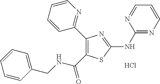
C1(NC2=NC(C3=NC=CC=C3)=C(C(NCC3=CC=CC=C3)=O)S2)=NC=CC=N1.Cl
